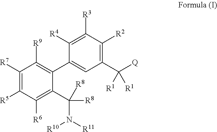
C1([R7])=C([R5])C([R6])=C(C([R8])([R8])N([R10])[R11])C(C2=CC(C([Q])([R1])[R1])=C([R2])C([R3])=C2[R4])=C1[R9]
